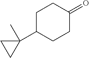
C1(=O)CCC(C2(C)CC2)CC1
